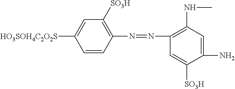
C1=CC(N=NC2=C(NC)C=C(N)C([SO3H])=C2)=C([SO3H])C=C1[HO3SOH4C2O2S]
